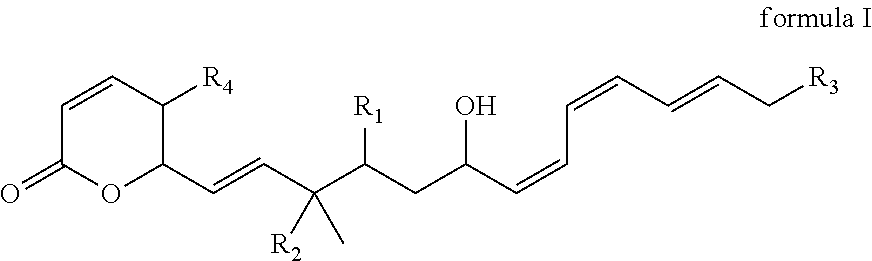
C1=CC([R4])C(C=CC(C(CC(C=CC=CC=CC[R3])O)[R1])(C)[R2])OC1=O
